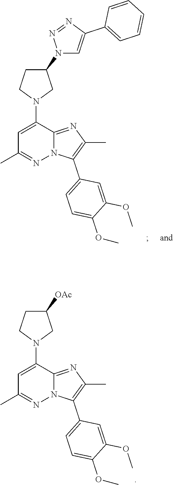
C1=C(N2CC([OAc])CC2)C2=NC(C)=C(C3=CC=C(OC)C(OC)=C3)N2N=C1C.C1=C(N2CC(N3C=C(C4=CC=CC=C4)N=N3)CC2)C2=NC(C)=C(C3=CC=C(OC)C(OC)=C3)N2N=C1C
